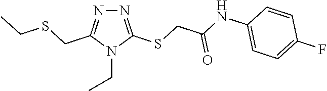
N1=C(SCC(NC2=CC=C(F)C=C2)=O)N(CC)C(CSCC)=N1
